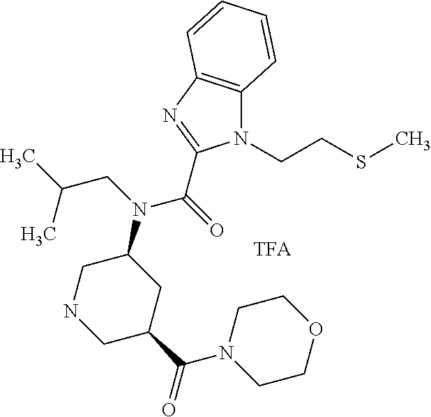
C1C(C(N2CCOCC2)=O)CC(N(CC(C)C)C(=O)C2=NC3=C(N2CCSC)C=CC=C3)CN1
